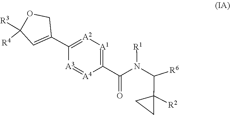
N([R1])(C(C1([R2])CC1)[R6])C(=O)C1=[A1][A2]=C(C2=CC([R4])([R3])OC2)[A3]=[A4]1
